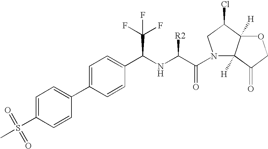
C1=C(C2=CC=C(S(C)(=O)=O)C=C2)C=CC(C(NC(C(N2C3([H])C([H])(C(Cl)C2)OCC3=O)=O)[R2])C(F)(F)F)=C1
